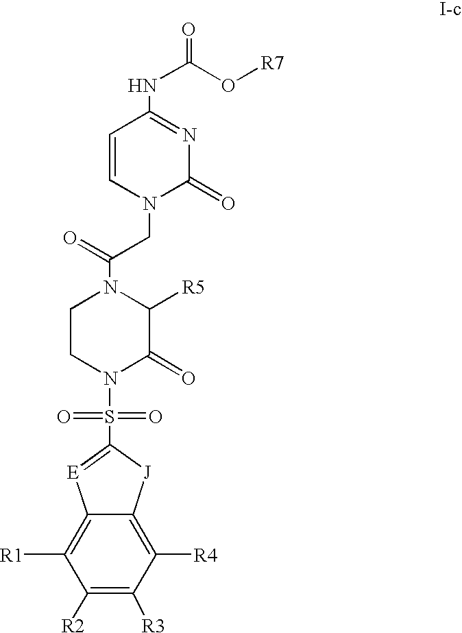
C1CN(S(=O)(=O)C2=[E]C3=C([R1])C([R2])=C([R3])C([R4])=C3[J]2)C(=O)C([R5])N1C(=O)CN1C(=O)N=C(NC(O[R7])=O)C=C1
